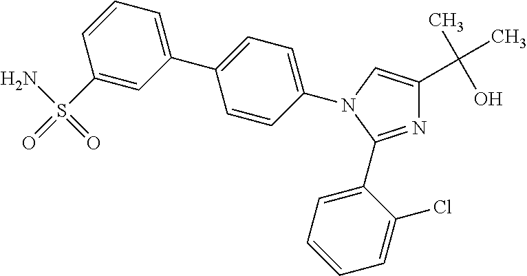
C1=C(C2=CC=C(N3C=C(C(C)(O)C)N=C3C3=CC=CC=C3Cl)C=C2)C=C(S(N)(=O)=O)C=C1
